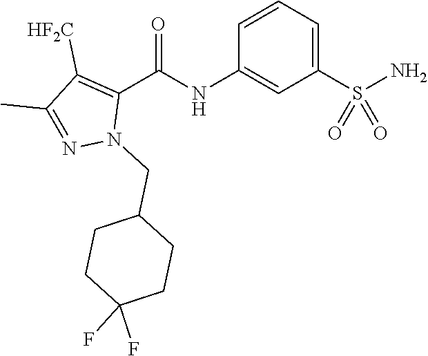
C1=CC=C(S(N)(=O)=O)C=C1NC(C1=C([HF2C])C(C)=NN1CC1CCC(F)(F)CC1)=O
